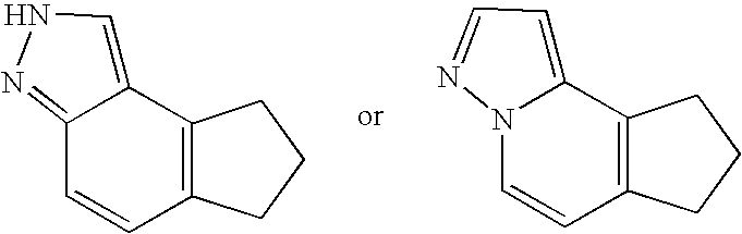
C12=NNC=C1C1=C(C=C2)CCC1.N12C=CC3=C(C1=CC=N2)CCC3
